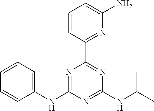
C1=CC(C2=NC(NC(C)C)=NC(NC3=CC=CC=C3)=N2)=NC(N)=C1
